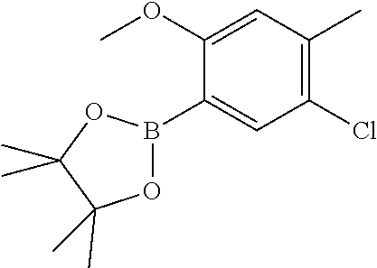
C1(Cl)=C(C)C=C(OC)C(B2OC(C)(C)C(C)(C)O2)=C1
